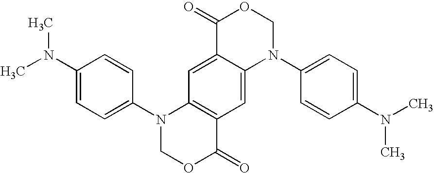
C1=C2C(=CC3=C1N(C1=CC=C(N(C)C)C=C1)COC3=O)N(C1=CC=C(N(C)C)C=C1)COC2=O
